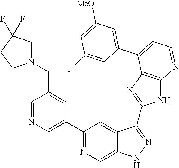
C1(C2=NC=C3C(=C2)C(C2=NC4=C(N2)N=CC=C4C2=CC([MeO])=CC(F)=C2)=NN3)=CN=CC(CN2CC(F)(F)CC2)=C1
